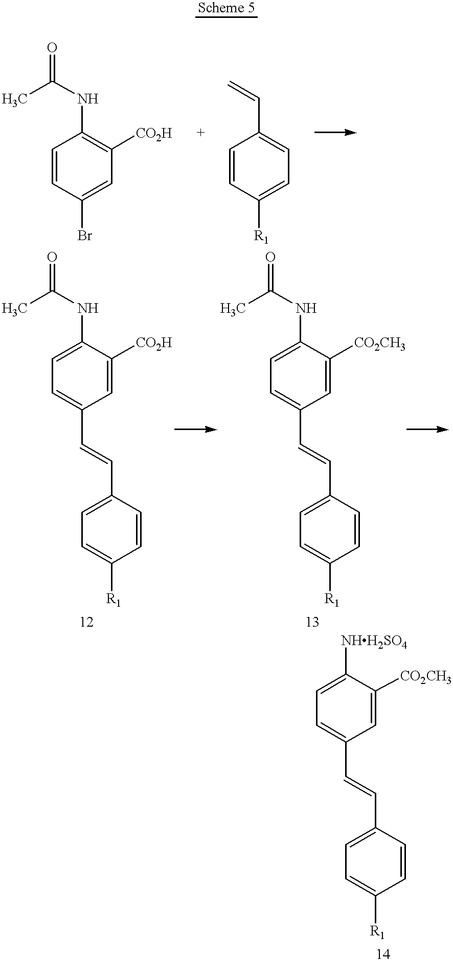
C1=CC(Br)=CC([CO2H])=C1NC(C)=O.C1=CC([R1])=CC=C1C=C.C1=C(NC(C)=O)C([CO2H])=CC(C=CC2=CC=C([R1])C=C2)=C1.C1=C(NC(C)=O)C([CO2CH3])=CC(C=CC2=CC=C([R1])C=C2)=C1.C1=C([NHH2SO4])C([CO2CH3])=CC(C=CC2=CC=C([R1])C=C2)=C1
